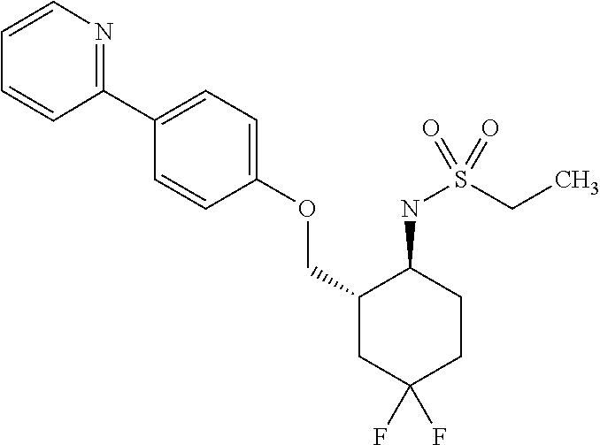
C1(C2=CC=C(OCC3CC(F)(F)CCC3NS(CC)(=O)=O)C=C2)=NC=CC=C1
